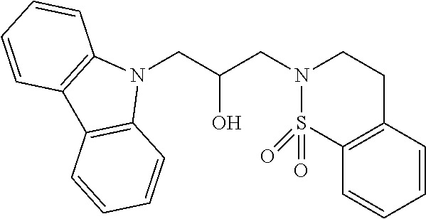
N1(CC(CN2CCC3=C(S2(=O)=O)C=CC=C3)O)C2=C(C3=C1C=CC=C3)C=CC=C2
